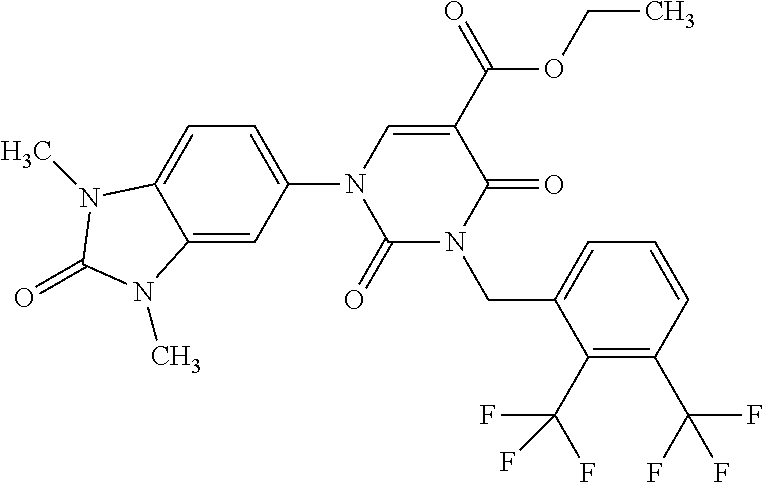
C1(N2C(=O)N(CC3=CC=CC(C(F)(F)F)=C3C(F)(F)F)C(=O)C(C(=O)OCC)=C2)=CC=C2C(=C1)N(C)C(=O)N2C
